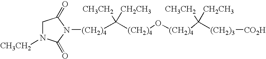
[(CH2)4](C([(CH2)4]O[(CH2)4]C([CH3CH2])([CH2CH3])[(CH2)3][CO2H])([CH3CH2])[CH2CH3])N1C(=O)N([CH3CH2])CC1=O
